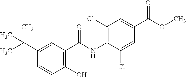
CC(C1=CC(C(NC2=C(Cl)C=C(C(OC)=O)C=C2Cl)=O)=C(O)C=C1)(C)C
